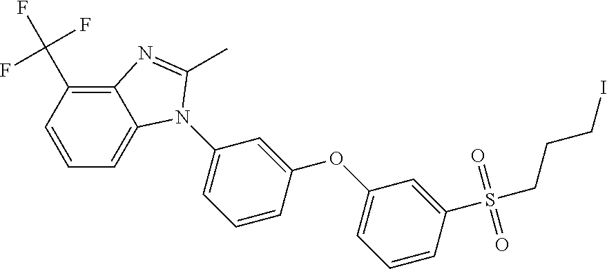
C(C1=C2C(=CC=C1)N(C1=CC=CC(OC3=CC=CC(S(CCCI)(=O)=O)=C3)=C1)C(C)=N2)(F)(F)F
